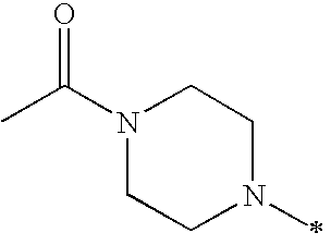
N1(C(=O)C)CCN(C)CC1
